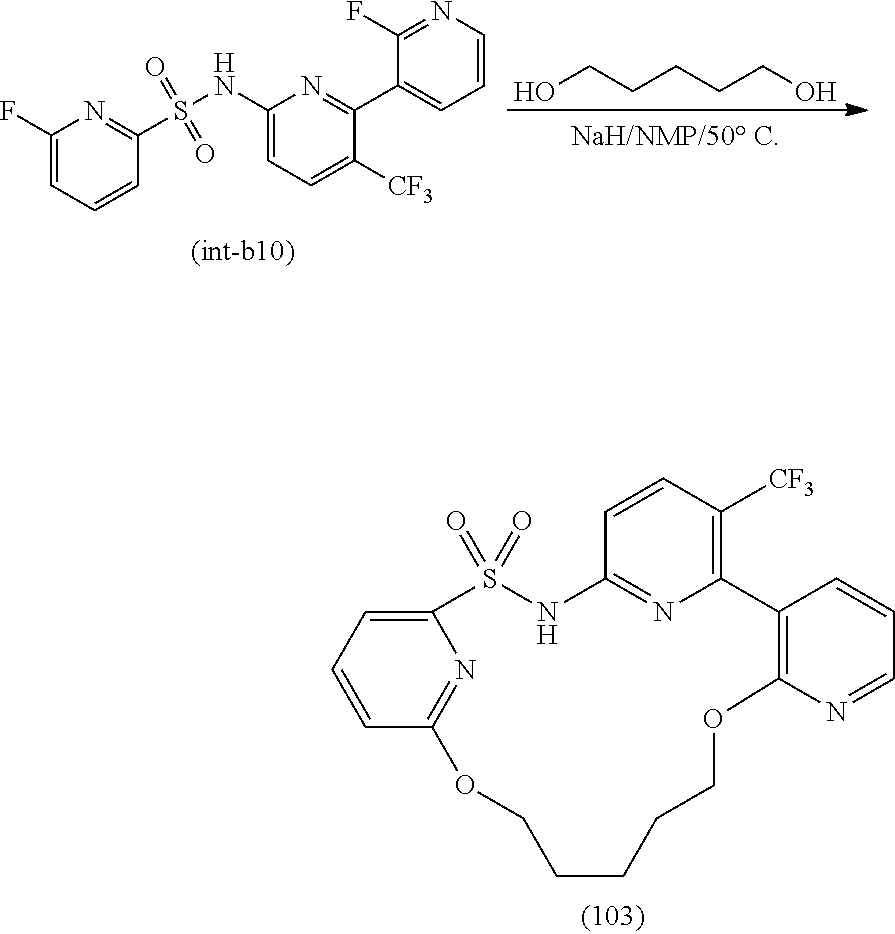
OCCCCCO.C1(F)=CC=CC(S(NC2=CC=C([CF3])C(C3=CC=CN=C3F)=N2)(=O)=O)=N1.C12=CC=CC(=N1)OCCCCCOC1=C(C3=C([CF3])C=CC(=N3)NS2(=O)=O)C=CC=N1
